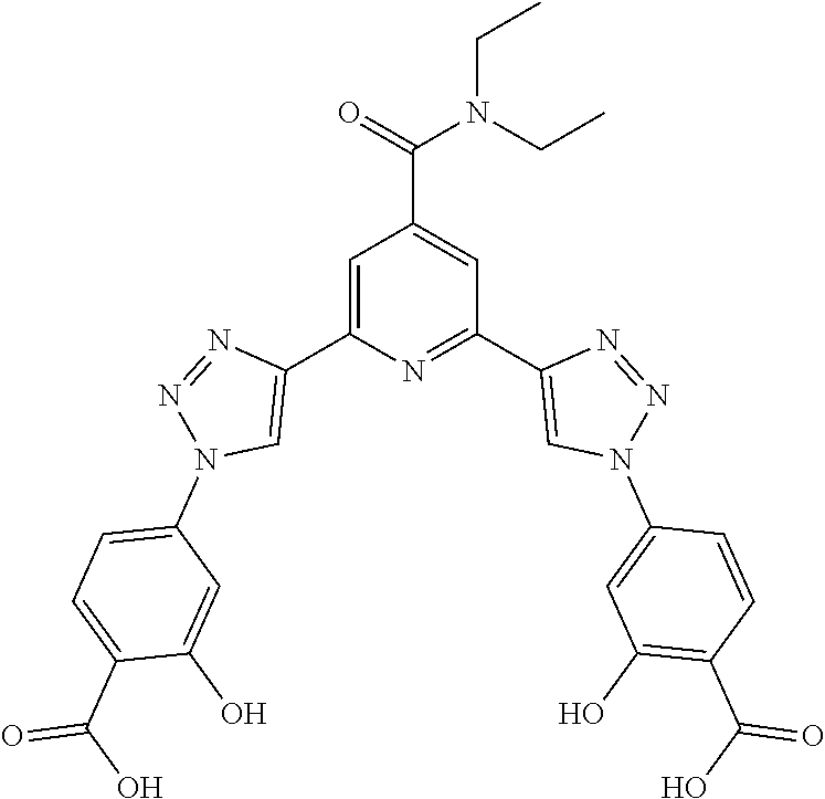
C1=C(C2=CN(C3=CC=C(C(O)=O)C(O)=C3)N=N2)N=C(C2=CN(C3=CC(O)=C(C(O)=O)C=C3)N=N2)C=C1C(=O)N(CC)CC
